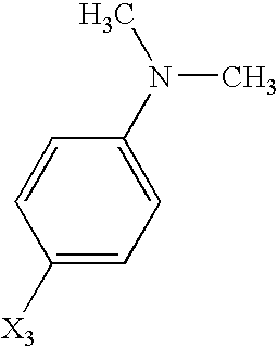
C1([X3])=CC=C(N(C)C)C=C1
